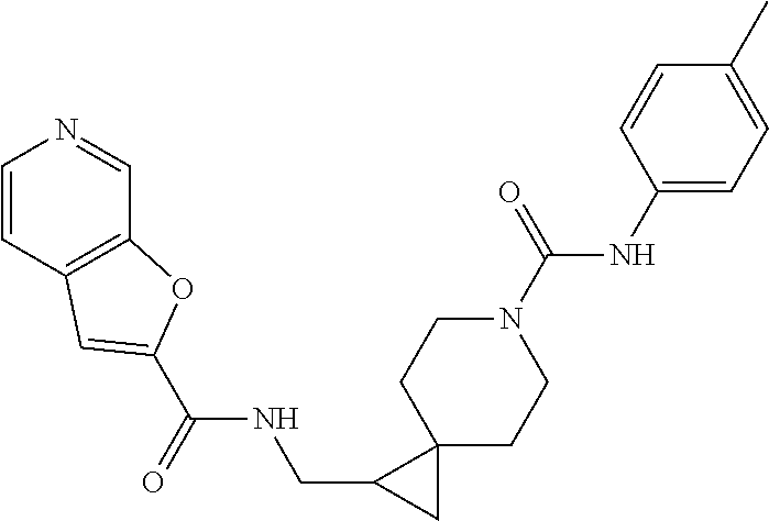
C1=CC2=C(C=N1)OC(C(NCC1CC13CCN(C(NC1=CC=C(C)C=C1)=O)CC3)=O)=C2
